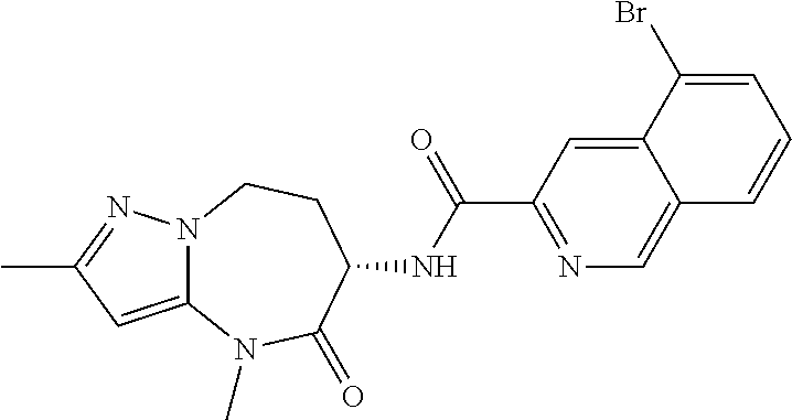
C1(C(=O)NC2CCN3C(=CC(C)=N3)N(C)C2=O)=NC=C2C(=C1)C(Br)=CC=C2
